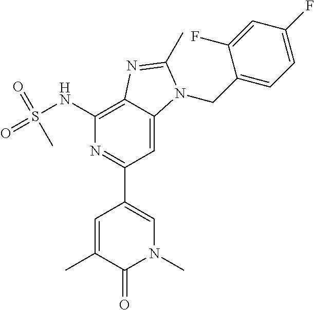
C1(NS(=O)(=O)C)=C2C(=CC(C3=CN(C)C(=O)C(C)=C3)=N1)N(CC1=CC=C(F)C=C1F)C(C)=N2
